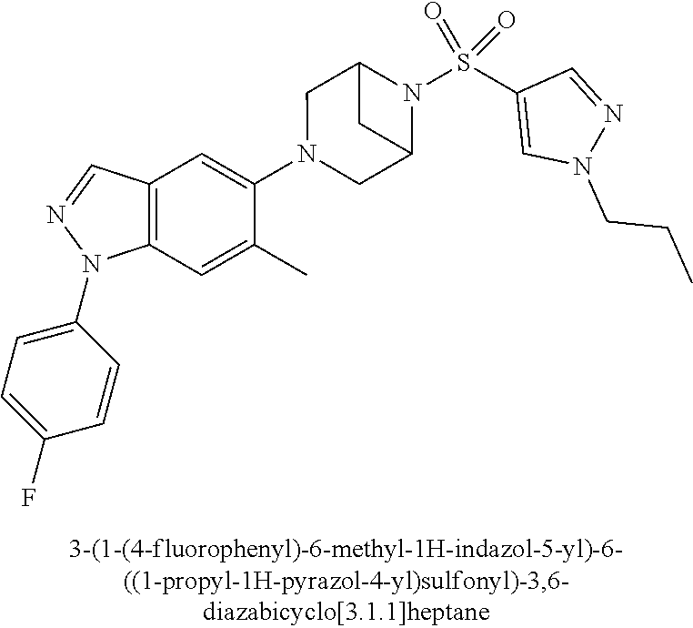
N1(C2=CC3=C(C=C2C)N(C2=CC=C(F)C=C2)N=C3)CC2N(S(C3=CN(CCC)N=C3)(=O)=O)C(C1)C2
